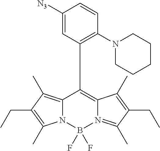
C12=C(C)C(CC)=C(C)N1B(F)(F)N1=C(C)C(CC)=C(C)C1=C2C1=C(N2CCCCC2)C=CC([N3])=C1
